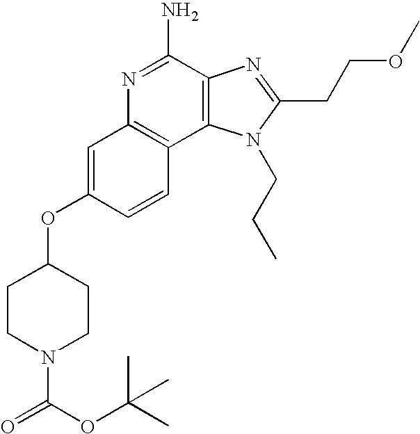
C1=C(OC2CCN(C(=O)OC(C)(C)C)CC2)C=CC2=C1N=C(N)C1=C2N(CCC)C(CCOC)=N1
